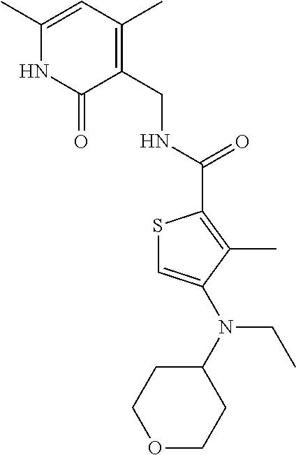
C1(C)=CC(C)=C(CNC(=O)C2=C(C)C(N(C3CCOCC3)CC)=CS2)C(=O)N1
